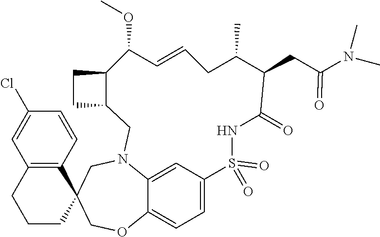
C12=C(C=CC(Cl)=C1)C1(CCC2)COC2=CC=C3C=C2N(C1)CC1C(CC1)C(OC)C=CCC(C)C(CC(N(C)C)=O)C(=O)NS3(=O)=O
